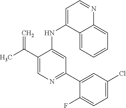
C1(NC2=CC(C3=CC(Cl)=CC=C3F)=NC=C2C(C)=C)=CC=NC2=CC=CC=C12
